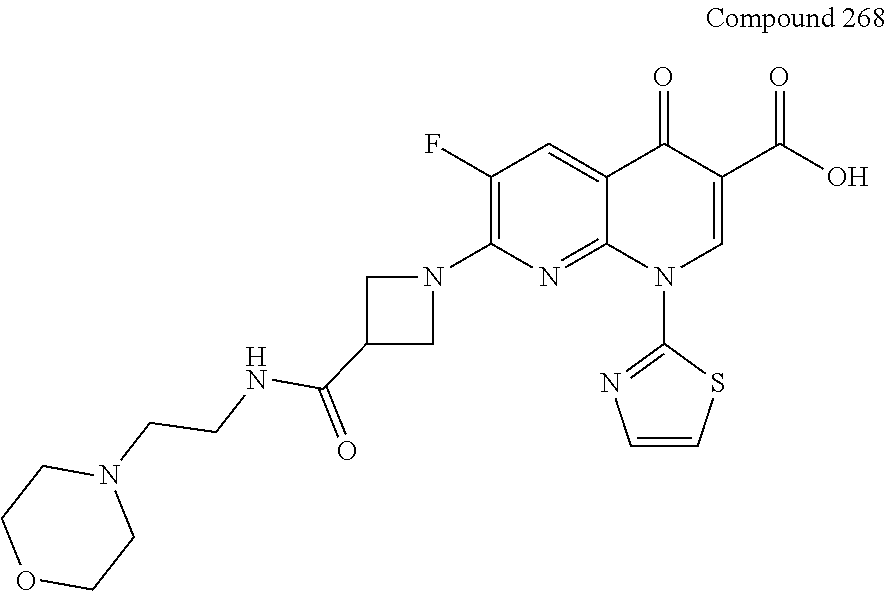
C1(F)=C(N2CC(C(NCCN3CCOCC3)=O)C2)N=C2C(=C1)C(=O)C(C(O)=O)=CN2C1=NC=CS1
